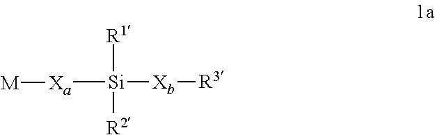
[R1][Si]([Xa][M])([Xb][R3])[R2]
